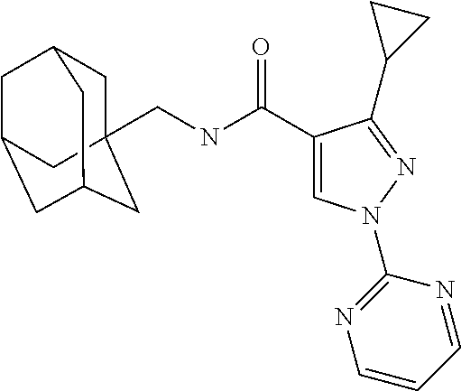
C1C2(CNC(C3=CN(C4=NC=CC=N4)N=C3C3CC3)=O)CC3CC(CC1C3)C2
